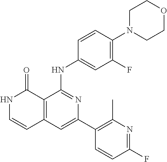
C1=CC(NC2=NC(C3=C(C)N=C(F)C=C3)=CC3=C2C(=O)NC=C3)=CC(F)=C1N1CCOCC1
